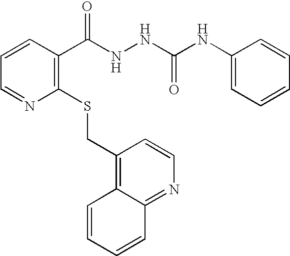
C1(CSC2=C(C(NNC(NC3=CC=CC=C3)=O)=O)C=CC=N2)=C2C(=NC=C1)C=CC=C2
